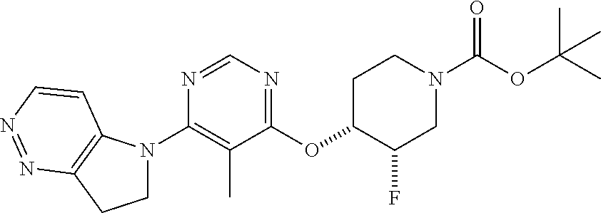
C1(OC2C(F)CN(C(OC(C)(C)C)=O)CC2)=NC=NC(N2CCC3=C2C=CN=N3)=C1C
